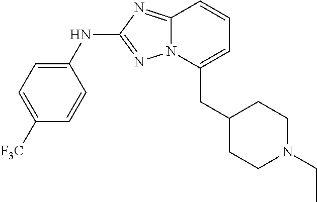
N12C(=NC(NC3=CC=C([F3C])C=C3)=N1)C=CC=C2CC1CCN(CC)CC1
